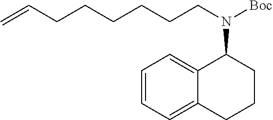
C12=CC=CC=C1C(N([Boc])CCCCCCC=C)CCC2
